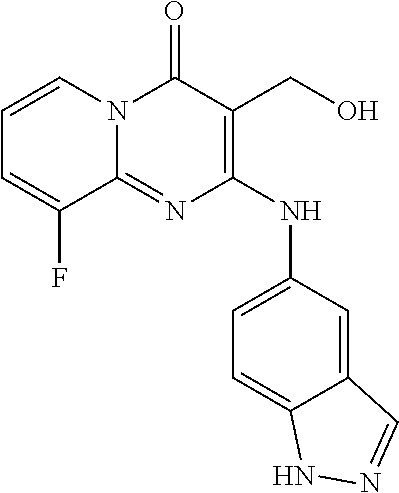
C1=CN2C(=NC(NC3=CC=C4C(=C3)C=NN4)=C(CO)C2=O)C(F)=C1
